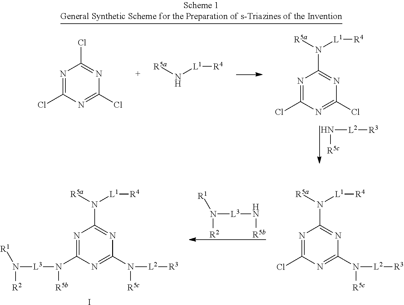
[L2](N[R5c])[R3].N1=C(Cl)N=C(Cl)N=C1Cl.[R5a]N[L1][R4].N1=C(Cl)N=C(Cl)N=C1N([L1][R4])[R5a].N([R5b])[L3]N([R1])[R2].N1=C(N([R5b])[L3]N([R1])[R2])N=C(N([R5c])[L2][R3])N=C1N([L1][R4])[R5a].I.N1=C(Cl)N=C(N([R5c])[L2][R3])N=C1N([L1][R4])[R5a]
